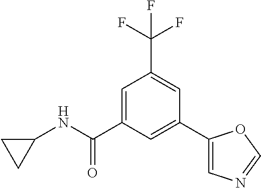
C1=C(C(NC2CC2)=O)C=C(C2=CN=CO2)C=C1C(F)(F)F
